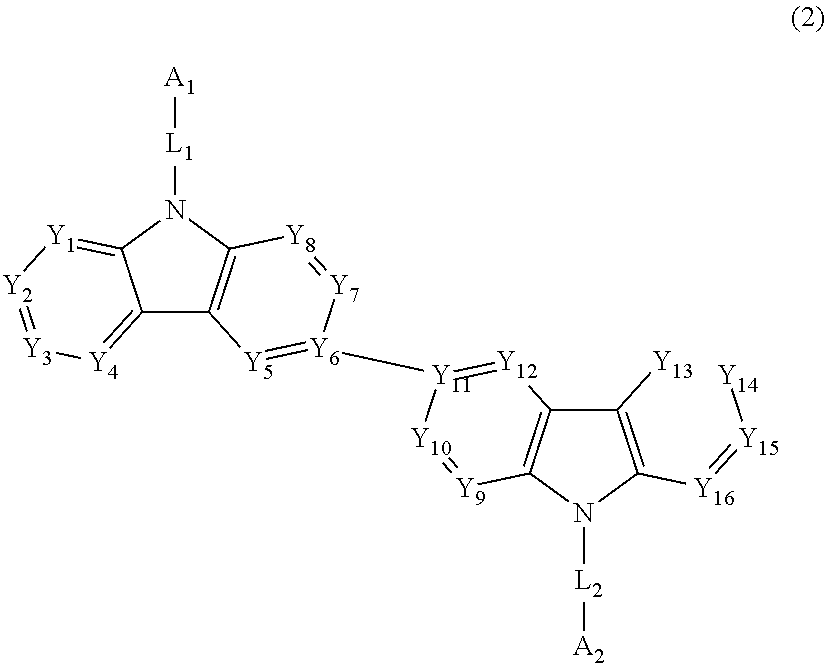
C12=[Y4][Y3]=[Y2][Y1]=C1N([L1][A1])C1=C2[Y5]=[Y6]([Y11]2=[Y12]C3=C(N([L2][A2])C([Y16]=[Y15][Y14])=C3[Y13])[Y9]=[Y10]2)[Y7]=[Y8]1
